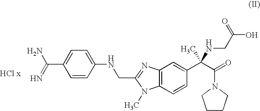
C(C1=CC=C(NCC2=NC3=C(N2C)C=CC(C(C(N2CCCC2)=O)(C)NCC(O)=O)=C3)C=C1)(=N)N
